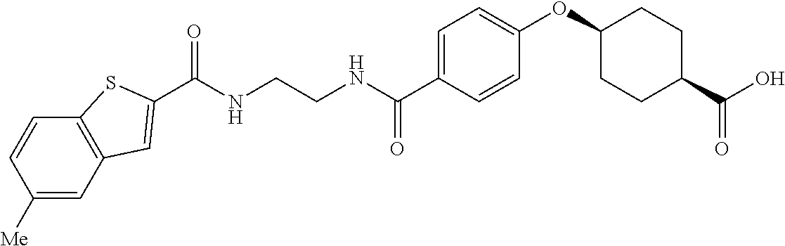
C(NCCNC(C1=CC=C(OC2CCC(C(O)=O)CC2)C=C1)=O)(=O)C1=CC2=C(C=CC([Me])=C2)S1
